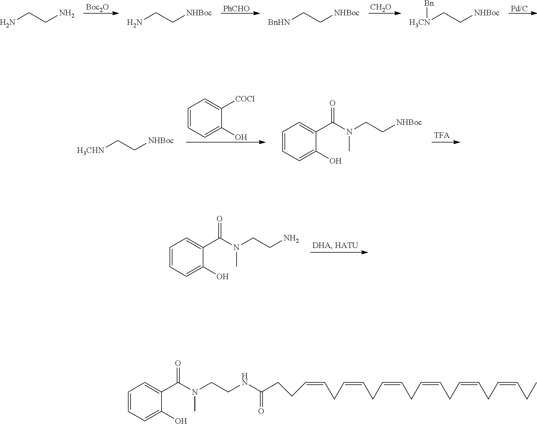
[Boc2O].[PhCHO].[CH2O].[Pd/C].NCCN.NCC[NHBoc].[BnHN]CC[NHBoc].[H3CN](CC[NHBoc])[Bn].C1=CC=C(O)C([COCl])=C1.[H3CHN]CC[NHBoc].C1=CC=C(O)C(C(N(CC[NHBoc])C)=O)=C1.C1=CC=C(O)C(C(N(CCN)C)=O)=C1.C(NC(CCC=CCC=CCC=CCC=CCC=CCC=CCC)=O)CN(C(C1=CC=CC=C1O)=O)C
